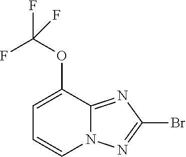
C1=C(OC(F)(F)F)C2=NC(Br)=NN2C=C1
